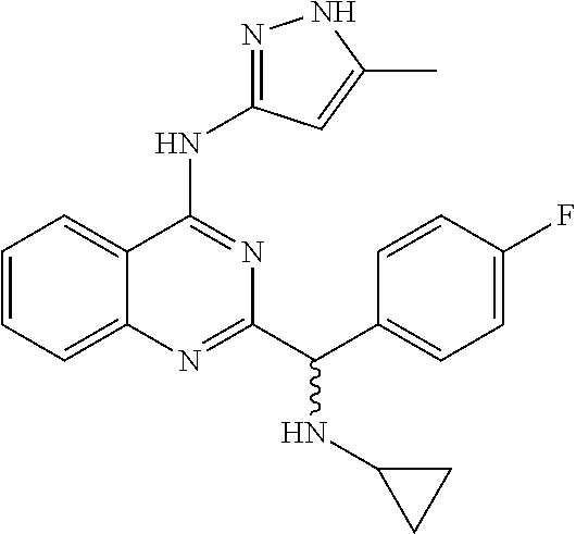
C1=CC=C2C(=C1)C(NC1=NNC(C)=C1)=NC(C(C1=CC=C(F)C=C1)NC1CC1)=N2
